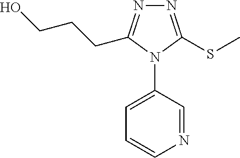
N1=C(SC)N(C2=CC=CN=C2)C(CCCO)=N1
